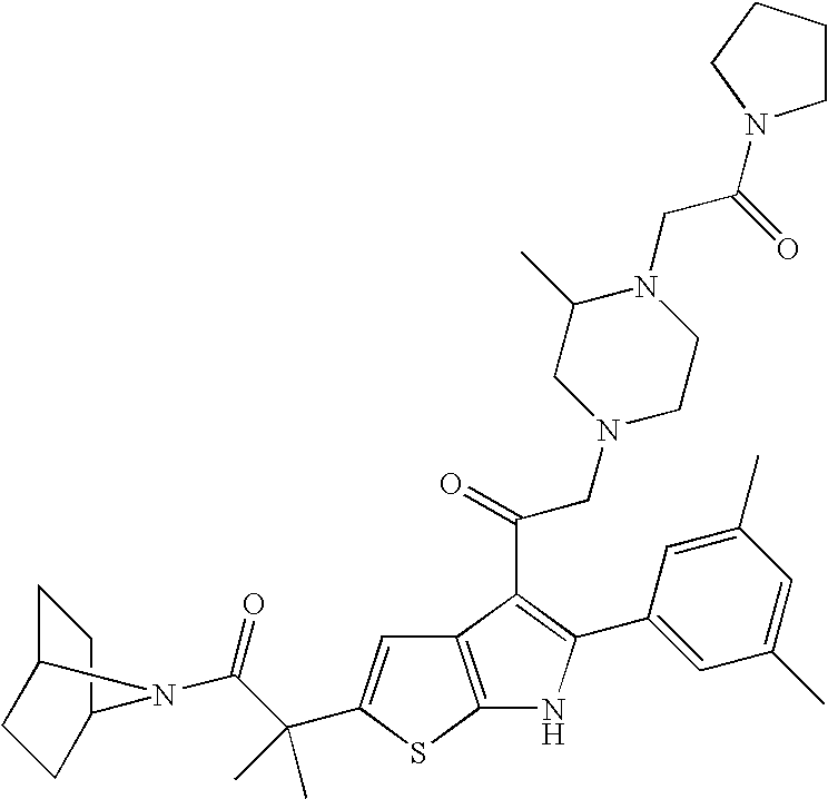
C1C2CCC(C1)N2C(C(C)(C)C1=CC2=C(S1)NC(C1=CC(C)=CC(C)=C1)=C2C(CN1CCN(CC(=O)N2CCCC2)C(C)C1)=O)=O
